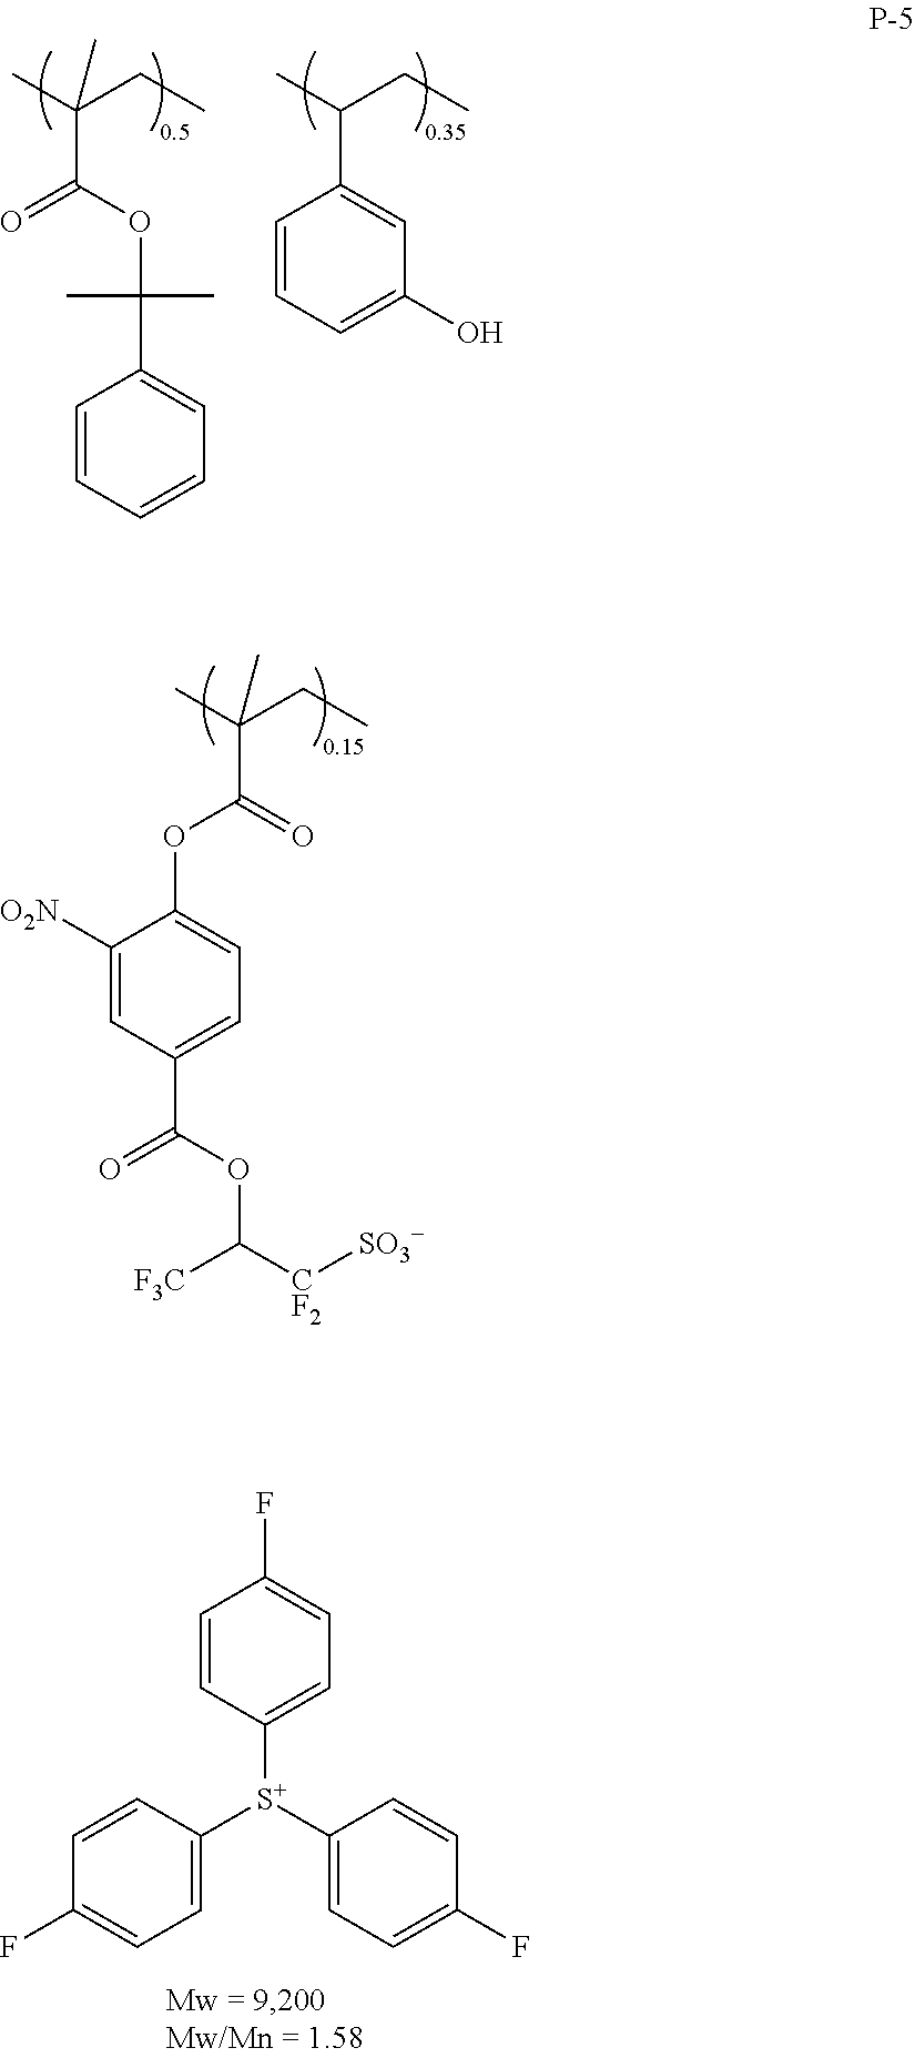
C1=CC=CC=C1C(OC(=O)C(C)(CC)C)(C)C.C1(C(C)CC)=CC(O)=CC=C1.O=C(OC1=CC=C(C(OC([F3C])[CF2][SO3-])=O)C=C1[O2N])C(C)(CC)C.C1=CC([S+](C2=CC=C(F)C=C2)C2=CC=C(F)C=C2)=CC=C1F
